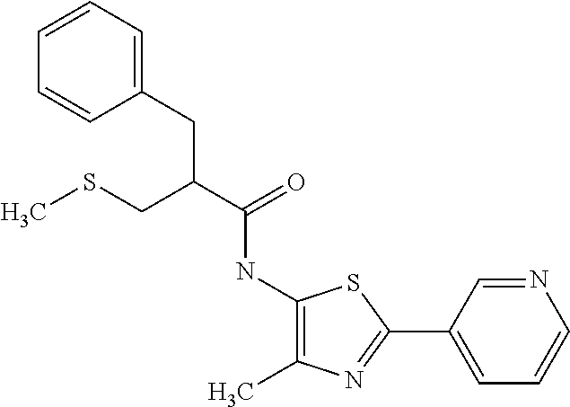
C1=C(CC(CSC)C(=O)NC2=C(C)N=C(C3=CC=CN=C3)S2)C=CC=C1
